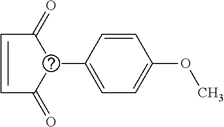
C1=CC(C2C(=O)C=CC2=O)=CC=C1OC
